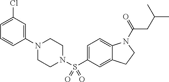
C1(N2CCN(S(C3=CC=C4C(=C3)CCN4C(=O)CC(C)C)(=O)=O)CC2)=CC(Cl)=CC=C1
